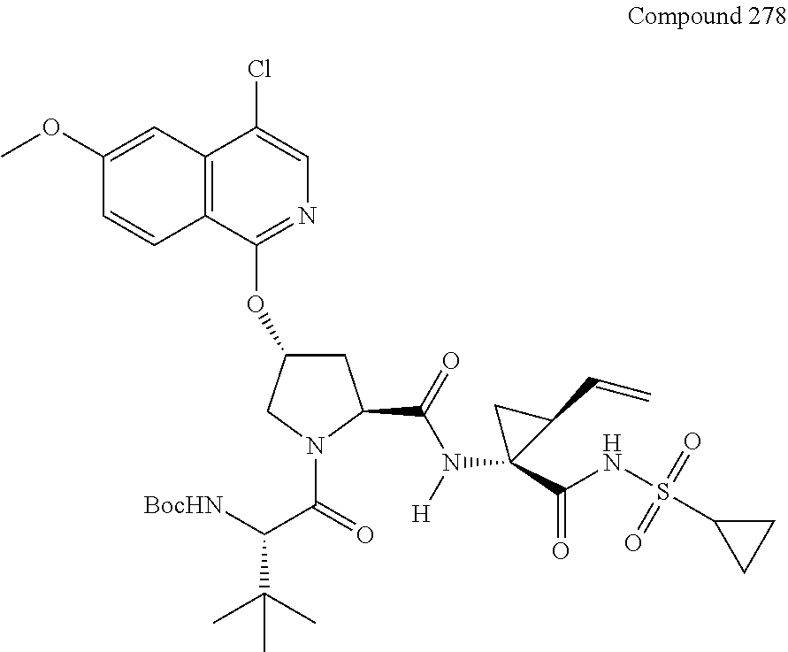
[BocHN]C(C(=O)N1C(C(=O)N([H])C2(C(NS(C3CC3)(=O)=O)=O)C(C=C)C2)CC(OC2=NC=C(Cl)C3=C2C=CC(OC)=C3)C1)C(C)(C)C
